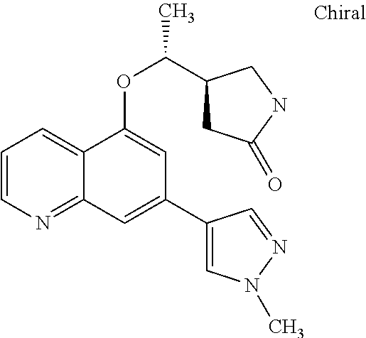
C1=CN=C2C(=C1)C(OC(C1CC(=O)NC1)C)=CC(C1=CN(C)N=C1)=C2
